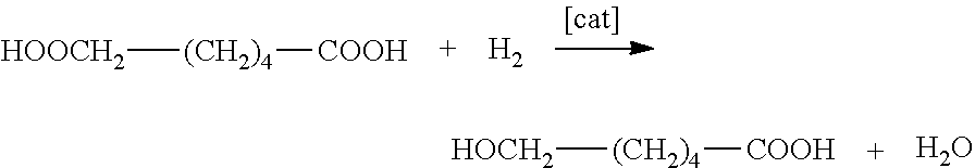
[HOOCH2][(CH2)4][COOH].[H2].[HOCH2][(CH2)4][COOH].O
